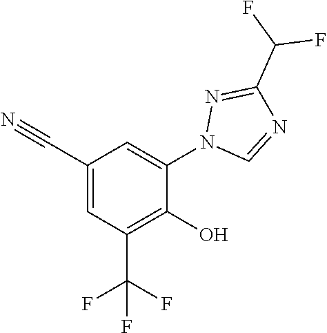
C1=C(C#N)C=C(N2N=C(C(F)F)N=C2)C(O)=C1C(F)(F)F
